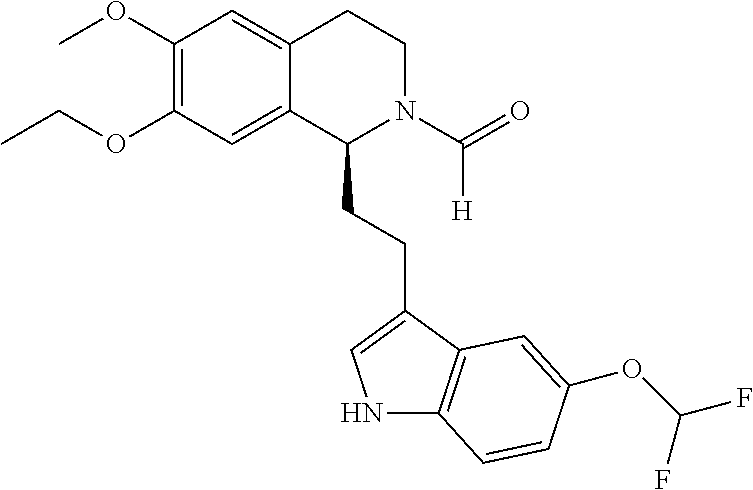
COC1=C(OCC)C=C2C(=C1)CCN(C(=O)[H])C2CCC1=CNC2=C1C=C(OC(F)F)C=C2
